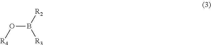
B(O[R4])([R2])[R3]
